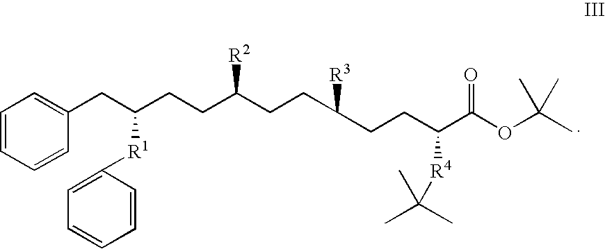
C1=CC=CC(CC(CCC(CCC(CCC(C(OC(C)(C)C)=O)[R4]C(C)(C)C)[R3])[R2])[R1]C2=CC=CC=C2)=C1
